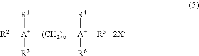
[R2][A+]([R1])([R3])[(CH2)a][A+]([R4])([R6])[R5].[2X-]
